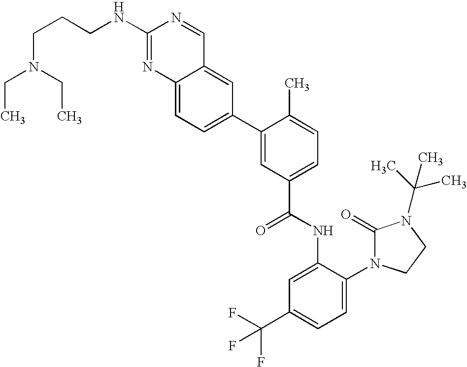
C12=CC=C(C3=CC(C(NC4=CC(C(F)(F)F)=CC=C4N4C(=O)N(C(C)(C)C)CC4)=O)=CC=C3C)C=C1C=NC(NCCCN(CC)CC)=N2
